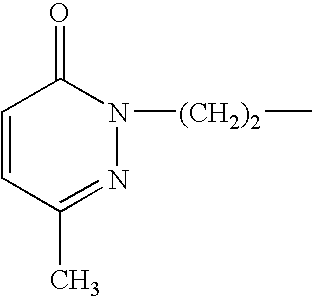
C1=CC(C)=NN([(CH2)2]C)C1=O
